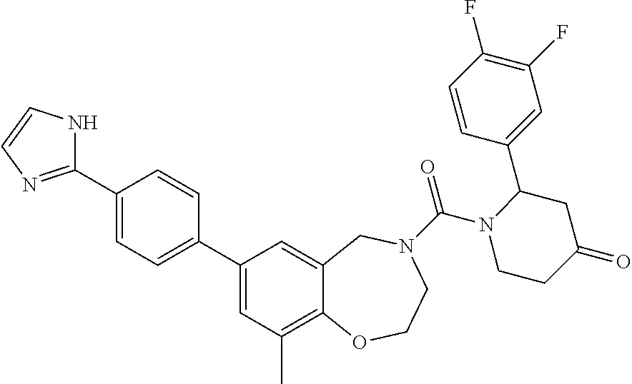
C1(C2=NC=CN2)=CC=C(C2=CC(C)=C3C(=C2)CN(C(=O)N2CCC(=O)CC2C2=CC(F)=C(F)C=C2)CCO3)C=C1
